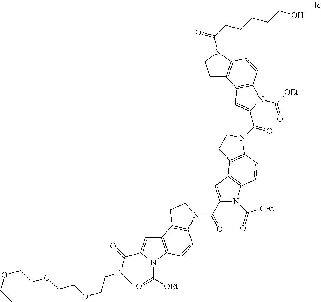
C12=C(N(C([OEt])=O)C(C(=O)N(C)CCOCCOCCOCC)=C1)C=CC1=C2CCN1C(C1=CC2=C(N1C(=O)[OEt])C=CC1=C2CCN1C(=O)C1=CC2=C(C=CC3=C2CCN3C(CCCCCO)=O)N1C([OEt])=O)=O
